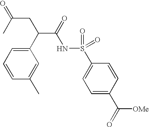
C1(C(CC(C)=O)C(NS(C2=CC=C(C([OMe])=O)C=C2)(=O)=O)=O)=CC=CC(C)=C1
